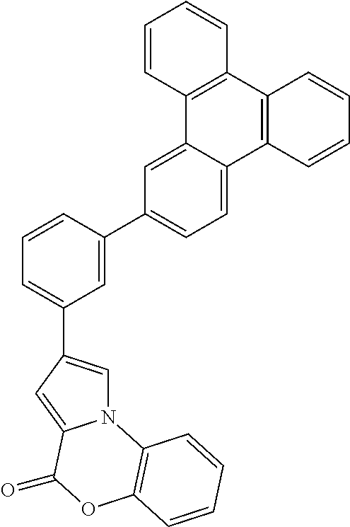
N12C=C(C3=CC=CC(C4=CC=C5C(=C4)C4=C(C6=C5C=CC=C6)C=CC=C4)=C3)C=C1C(=O)OC1=C2C=CC=C1
